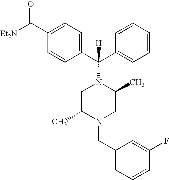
C1=C(C([Et2N])=O)C=CC(C(C2=CC=CC=C2)(N2CC(C)N(CC3=CC=CC(F)=C3)CC2C)[H])=C1
